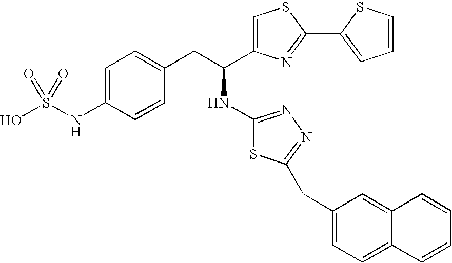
OS(NC1=CC=C(CC(NC2=NN=C(CC3=CC=C4C(=C3)C=CC=C4)S2)C2=CSC(C3=CC=CS3)=N2)C=C1)(=O)=O
